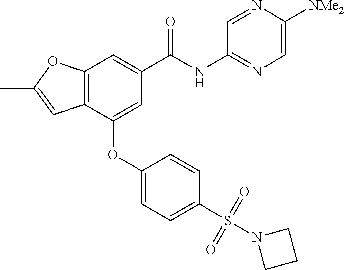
C12=C(C(OC3=CC=C(S(N4CCC4)(=O)=O)C=C3)=CC(C(NC3=NC=C([NMe2])N=C3)=O)=C1)C=C(C)O2
